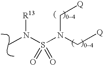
CN([R13])S(N(C[Q])C[Q])(=O)=O
